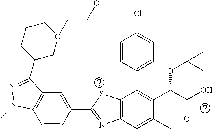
C1=CC(C2=NC3=C(S2)C(C2=CC=C(Cl)C=C2)=C(C(C(O)=O)OC(C)(C)C)C(C)=C3)=CC2=C1N(C)N=C2C1CO(CCOC)CCC1
